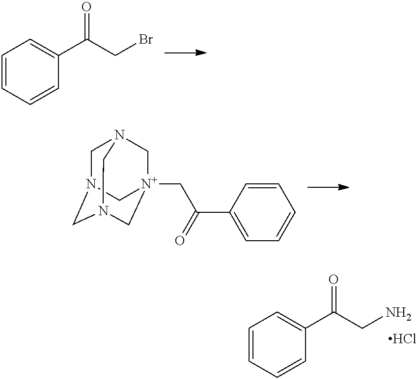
C1=CC=CC(C(CBr)=O)=C1.C1N2CN3C[N+](CC(C4=CC=CC=C4)=O)(CN1C3)C2.C1=CC=CC(C(CN)=O)=C1.Cl
